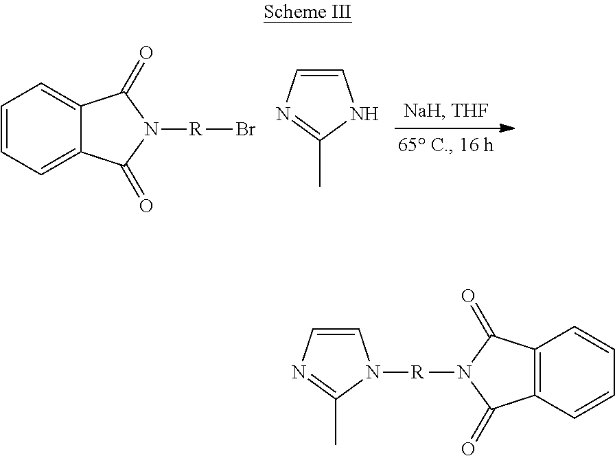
C1=CC=C2C(=C1)C(=O)N([R]Br)C2=O.C1=CN=C(C)N1.C12=C(C=CC=C1)C(=O)N([R]N1C=CN=C1C)C2=O
